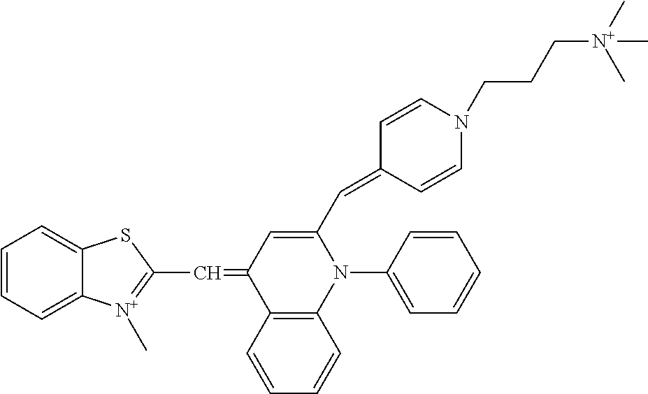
C1=CC=C2C(=C1)SC(C=C1C3=C(N(C4=CC=CC=C4)C(C=C4C=CN(CCC[N+](C)(C)C)C=C4)=C1)C=CC=C3)=[N+]2C
